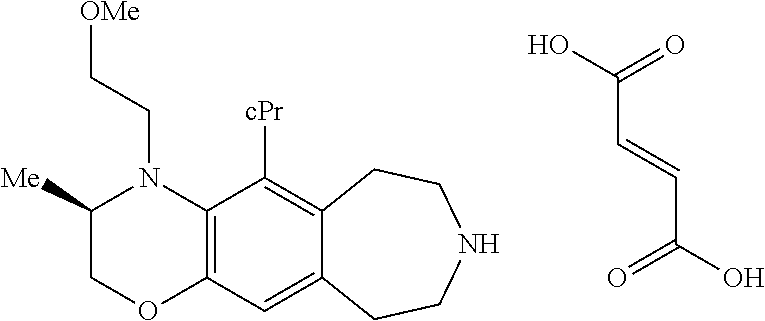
C12=C(C=C3C(=C1[cPr])CCNCC3)OCC([Me])N2CC[OMe].O=C(O)C=CC(O)=O
